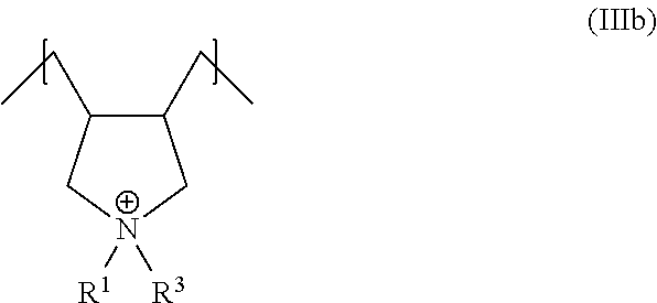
C1(CC)C(CC)C[N+]([R1])([R3])C1
